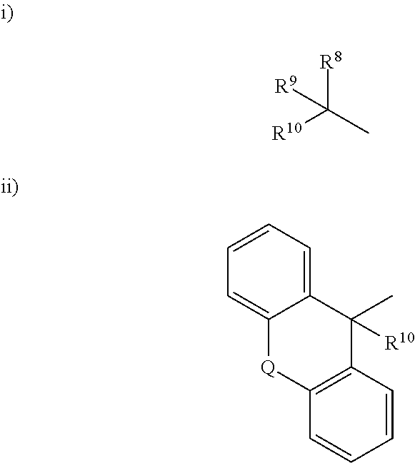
[R8]C(C)([R10])[R9].C1=C2C(=CC=C1)C(C)([R10])C1=C([Q]2)C=CC=C1
